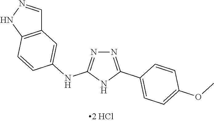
O(C)C1=CC=C(C2=NN=C(NC3=CC4=C(NN=C4)C=C3)N2)C=C1
